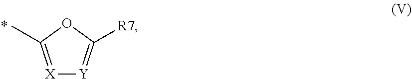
[X]1=C(C)OC([R7])=[Y]1
